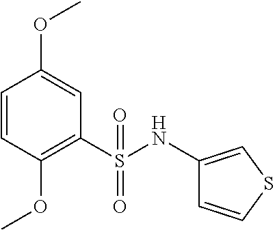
C1=CC(OC)=C(S(NC2=CSC=C2)(=O)=O)C=C1OC
